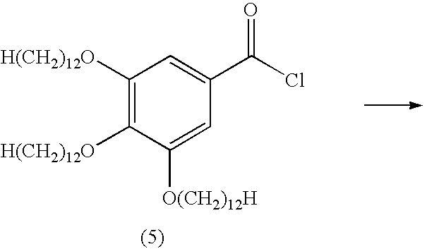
C1(C(Cl)=O)=CC([H(CH2)12O])=C([H(CH2)12O])C([O(CH2)12H])=C1
